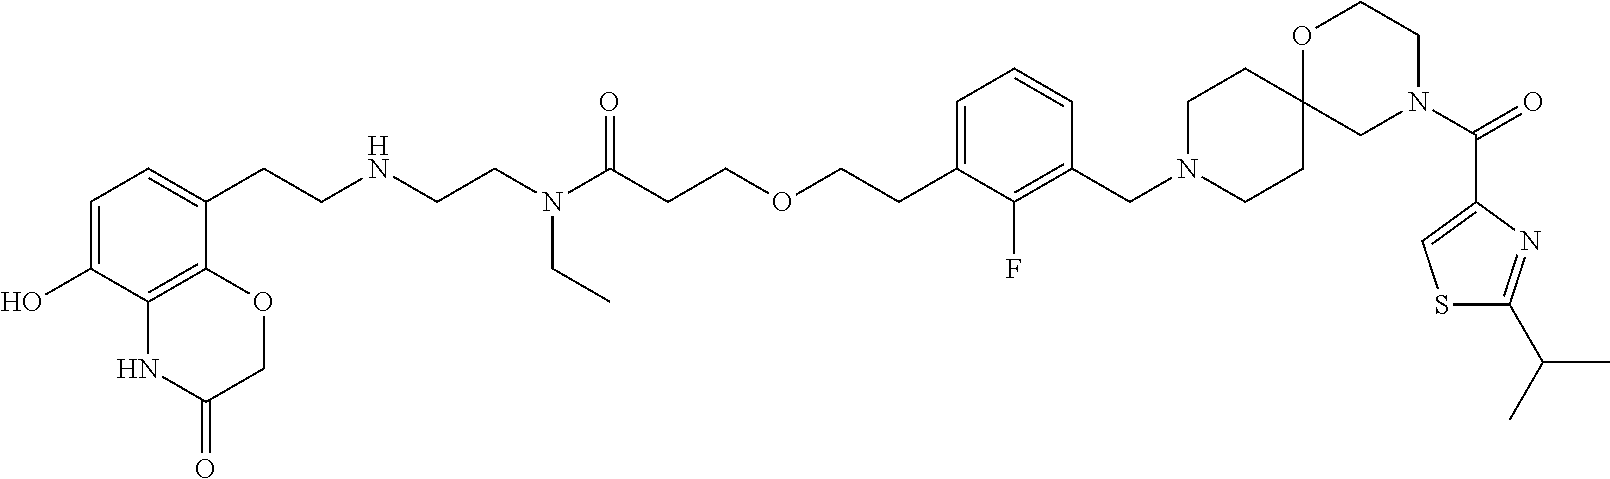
C1=C(CCNCCN(C(CCOCCC2=CC=CC(CN3CCC4(CC3)CN(C(C3=CSC(C(C)C)=N3)=O)CCO4)=C2F)=O)CC)C2=C(C(O)=C1)NC(=O)CO2
